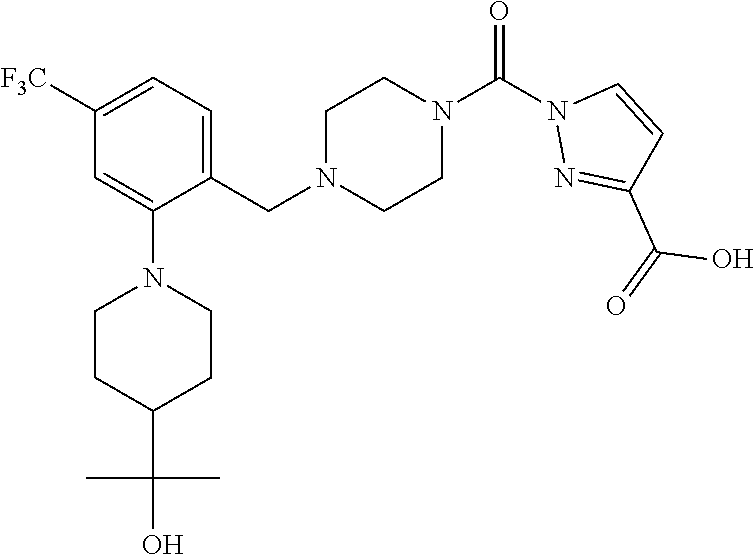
[F3C]C1=CC=C(CN2CCN(C(=O)N3N=C(C(O)=O)C=C3)CC2)C(N2CCC(C(C)(C)O)CC2)=C1
